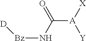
[Bz](NC(=O)[A]([Y])[X])[D]
